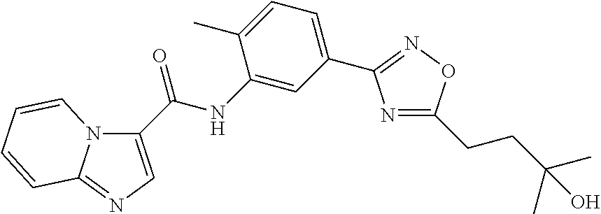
C1(C(=O)NC2=CC(C3=NOC(CCC(O)(C)C)=N3)=CC=C2C)=CN=C2N1C=CC=C2
